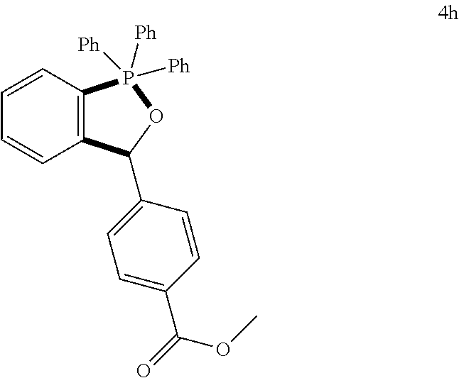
C12=C(C=CC=C1)P([Ph])([Ph])([Ph])OC2C1=CC=C(C(=O)OC)C=C1
